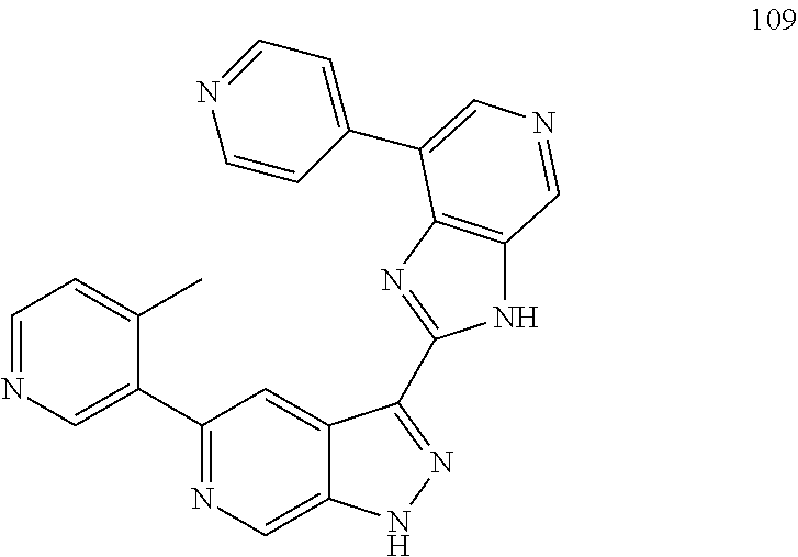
C1=C(C)C(C2=NC=C3C(=C2)C(C2=NC4=C(N2)C=NC=C4C2=CC=NC=C2)=NN3)=CN=C1
